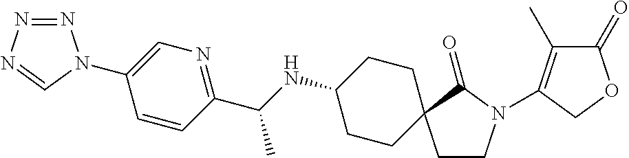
C1=C(N2N=NN=C2)C=CC(C(NC2CCC3(CC2)CCN(C2=C(C)C(=O)OC2)C3=O)C)=N1
